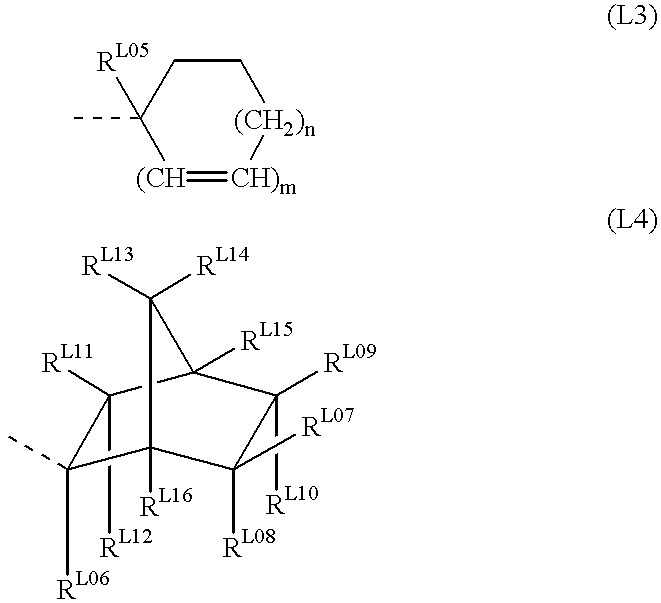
[(CH]1=[CH)m][(CH2)n]CCC1([RL05])C.C1([RL12])([RL11])C(C)([RL06])C2([RL16])C([RL08])([RL07])C([RL10])([RL09])C1([RL15])C2([RL13])[RL14]
